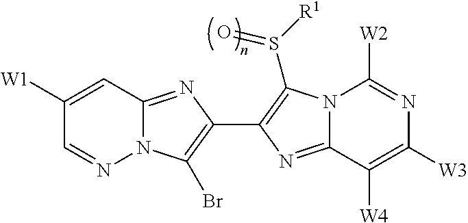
N12C(=NC(C3=C(S([R1])=O)N4C(=N3)C([W4])=C([W3])N=C4[W2])=C1Br)C=C([W1])C=N2
